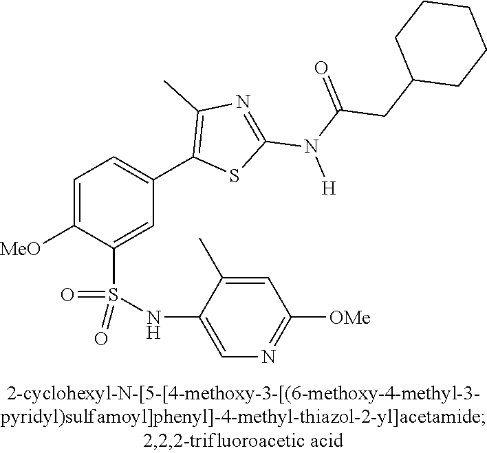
C1=C([OMe])C(S(NC2=CN=C([OMe])C=C2C)(=O)=O)=CC(C2=C(C)N=C(N(C(=O)CC3CCCCC3)[H])S2)=C1
